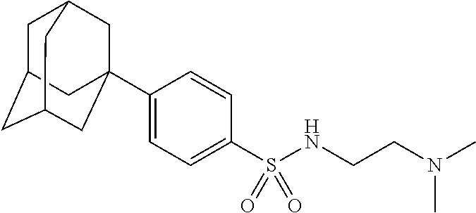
C1C2CC3CC(C4=CC=C(S(NCCN(C)C)(=O)=O)C=C4)(CC1C3)C2
